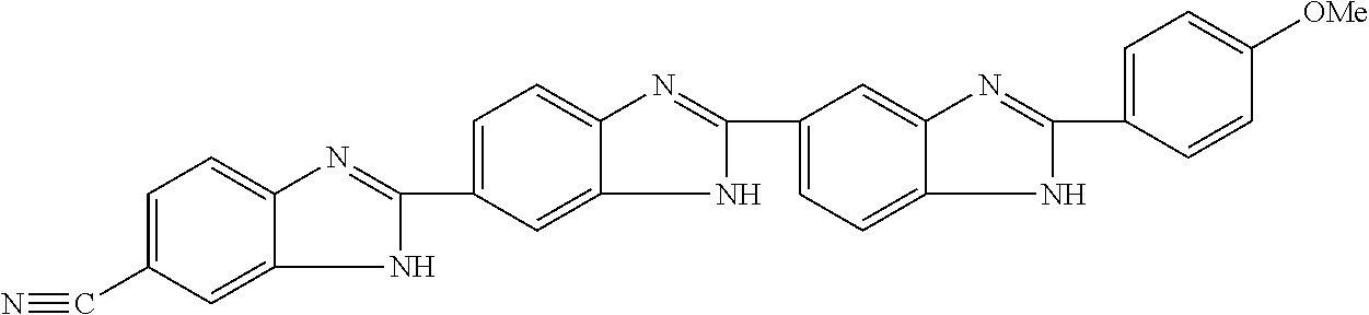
C1=C(C#N)C=C2C(=C1)N=C(C1=CC=C3C(=C1)NC(C1=CC=C4C(=C1)N=C(C1=CC=C([OMe])C=C1)N4)=N3)N2
